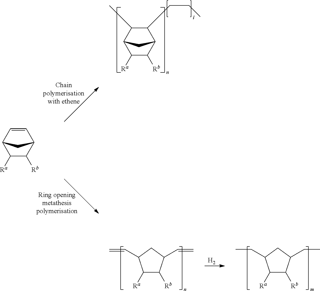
C12C([Ra])C([Rb])C(C(CCC)C1C)C2.C12C([Ra])C([Rb])C(C=C1)C2.C1([Ra])C([Rb])C(C=C)CC1C=C.C1([Ra])C([Rb])C(CC)CC1CC.[H2]
